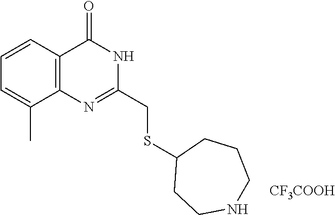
S(C1CCNCCC1)CC1=NC2=C(C=CC=C2C)C(=O)N1.[CF3COOH]
